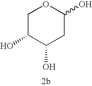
C1C(O)C(O)CC(O)O1
